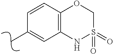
C12=C(C=CC(C)=C1)OCS(=O)(=O)N2
